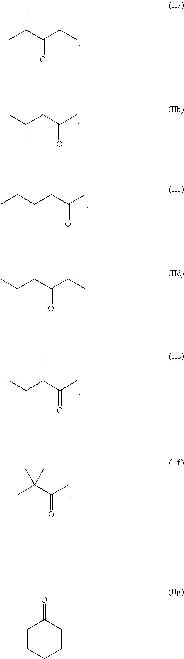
CC(C(CC)=O)C.C(CC(C)=O)(C)C.C(CC(C)=O)CC.C(CC(CC)=O)C.C(C(C(C)=O)C)C.CC(C(C)=O)(C)C.C1CCCCC1=O
